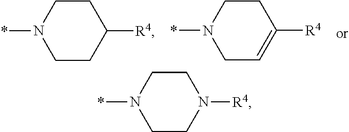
C1CN(*)CCC1[R4].C1CN(*)CC=C1[R4].C1CN(*)CCN1[R4]
